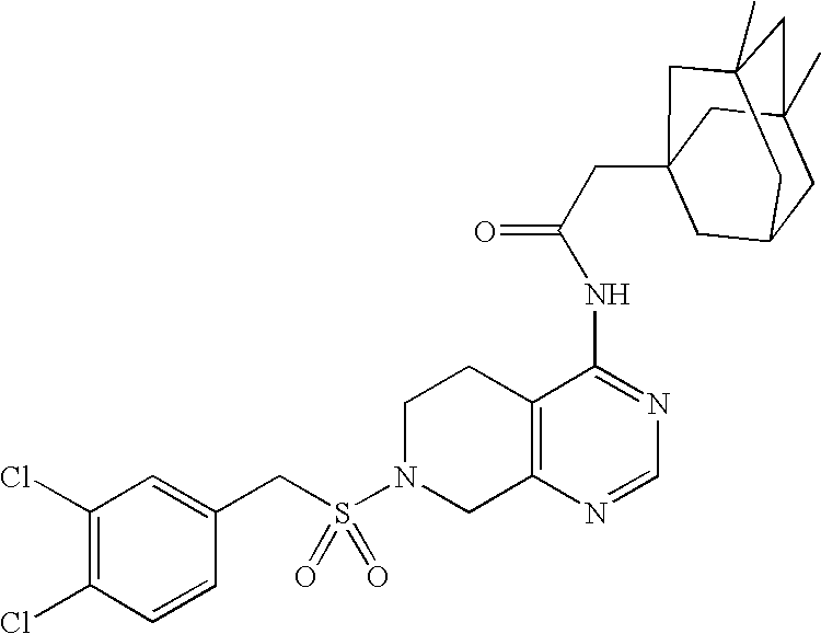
C1N(S(CC2=CC(Cl)=C(Cl)C=C2)(=O)=O)CC2=C(C1)C(NC(=O)CC13CC4CC(C)(CC(C)(C1)C4)C3)=NC=N2
